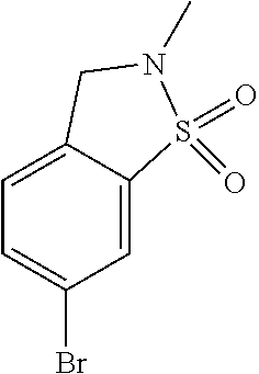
C1=C(Br)C=C2C(=C1)CN(C)S2(=O)=O
